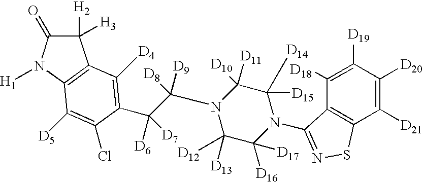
C1([H2])([H3])C(=O)N([H1])C2=C1C([D4])=C(C(C(N1C([D13])([D12])C([D16])([D17])N(C3=NSC4=C3C([D18])=C([D19])C([D20])=C4[D21])C([D15])([D14])C1([D11])[D10])([D8])[D9])([D6])[D7])C(Cl)=C2[D5]
